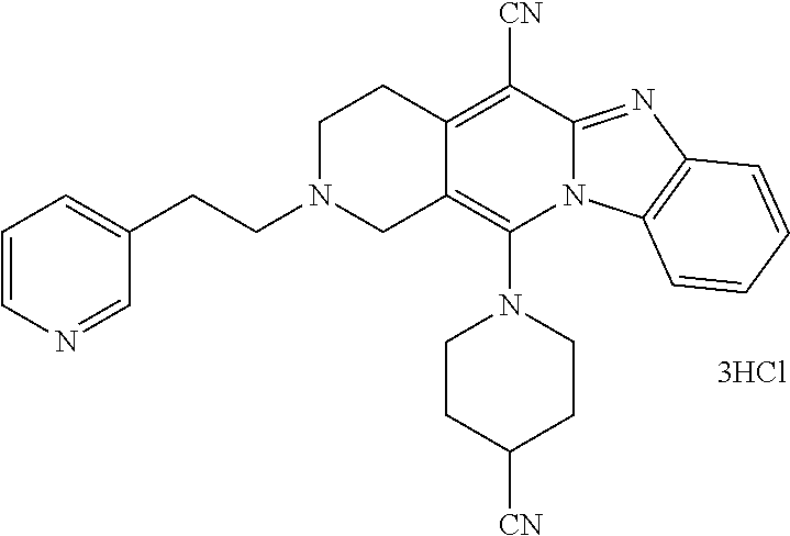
[3HCl].C1CC([CN])CCN1C1=C2C(=C([CN])C3=NC4=C(N13)C=CC=C4)CCN(CCC1=CC=CN=C1)C2
